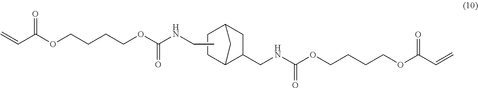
C(C(OCCCCOC(NCC)=O)=O)=C.C1CC2C(CNC(=O)OCCCCOC(=O)C=C)CC1C2
